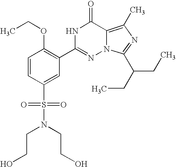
C1=CC(S(=O)(=O)N(CCO)CCO)=CC(C2=NN3C(=C(C)N=C3C(CC)CC)C(=O)N2)=C1OCC
